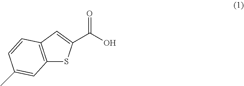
C12=C(C=C(C(=O)O)S1)C=CC(C)=C2
